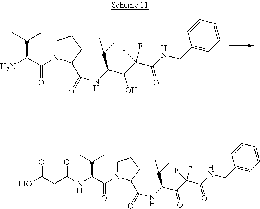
C(C(C(=O)N1CCCC1C(=O)NC(C(O)C(F)(C(NCC1=CC=CC=C1)=O)F)C(C)C)N)(C)C.C(C(C(=O)N1CCCC1C(=O)NC(C(=O)C(F)(C(NCC1=CC=CC=C1)=O)F)C(C)C)NC(CC([EtO])=O)=O)(C)C
